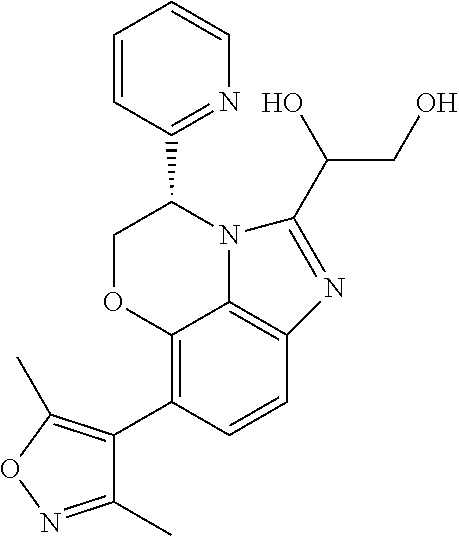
C12=C(C3=C(C)ON=C3C)C=CC3=C1N(C(C1=NC=CC=C1)CO2)C(C(CO)O)=N3
